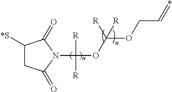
C1([*S])CC(=O)N(C([R])([R])OC(OCC=*)([R])[R])C1=O
